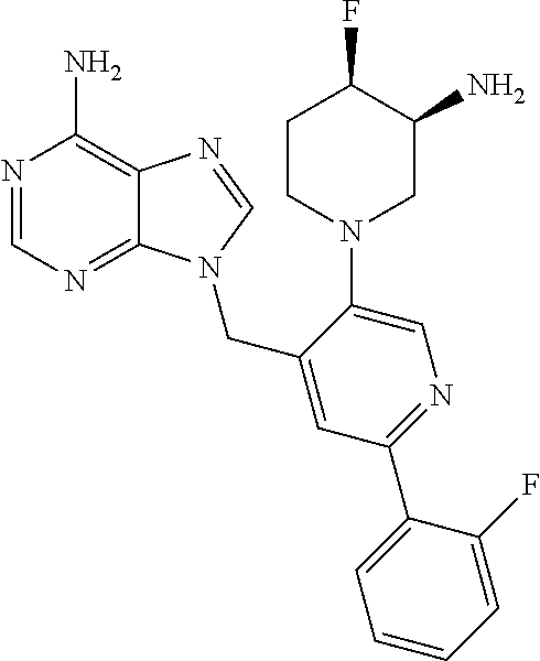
N1=CN=C2C(=C1N)N=CN2CC1=CC(C2=CC=CC=C2F)=NC=C1N1CC(N)C(F)CC1
